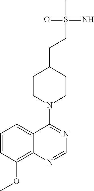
C1=CC(OC)=C2C(=C1)C(N1CCC(CCS(C)(=N)=O)CC1)=NC=N2
